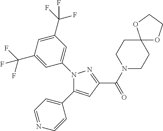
N1(C2=CC(C(F)(F)F)=CC(C(F)(F)F)=C2)C(C2=CC=NC=C2)=CC(C(=O)N2CCC3(CC2)OCCO3)=N1
